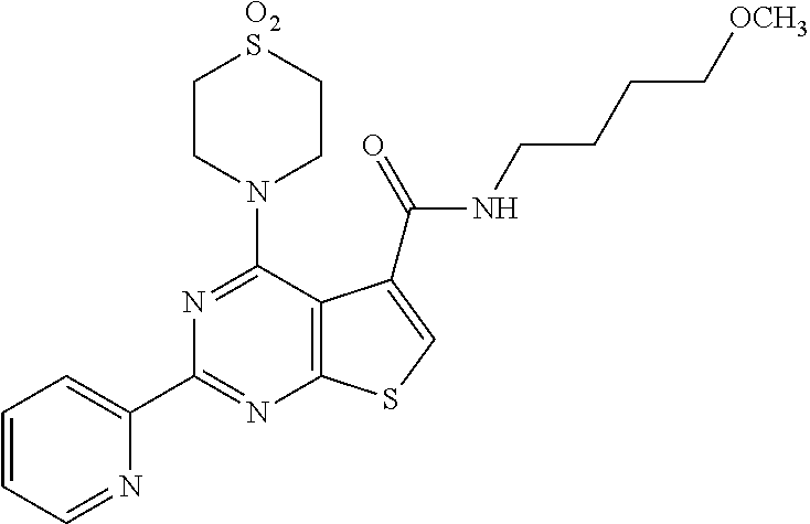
C1(C2=CC=CC=N2)=NC2=C(C(N3CC[O2S]CC3)=N1)C(C(=O)NCCCC[OCH3])=CS2
